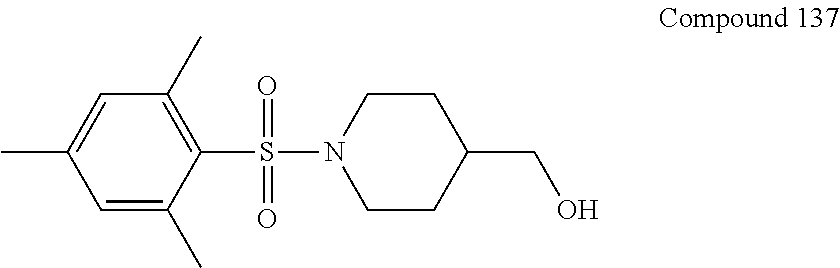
C1=C(C)C(S(=O)(=O)N2CCC(CO)CC2)=C(C)C=C1C
